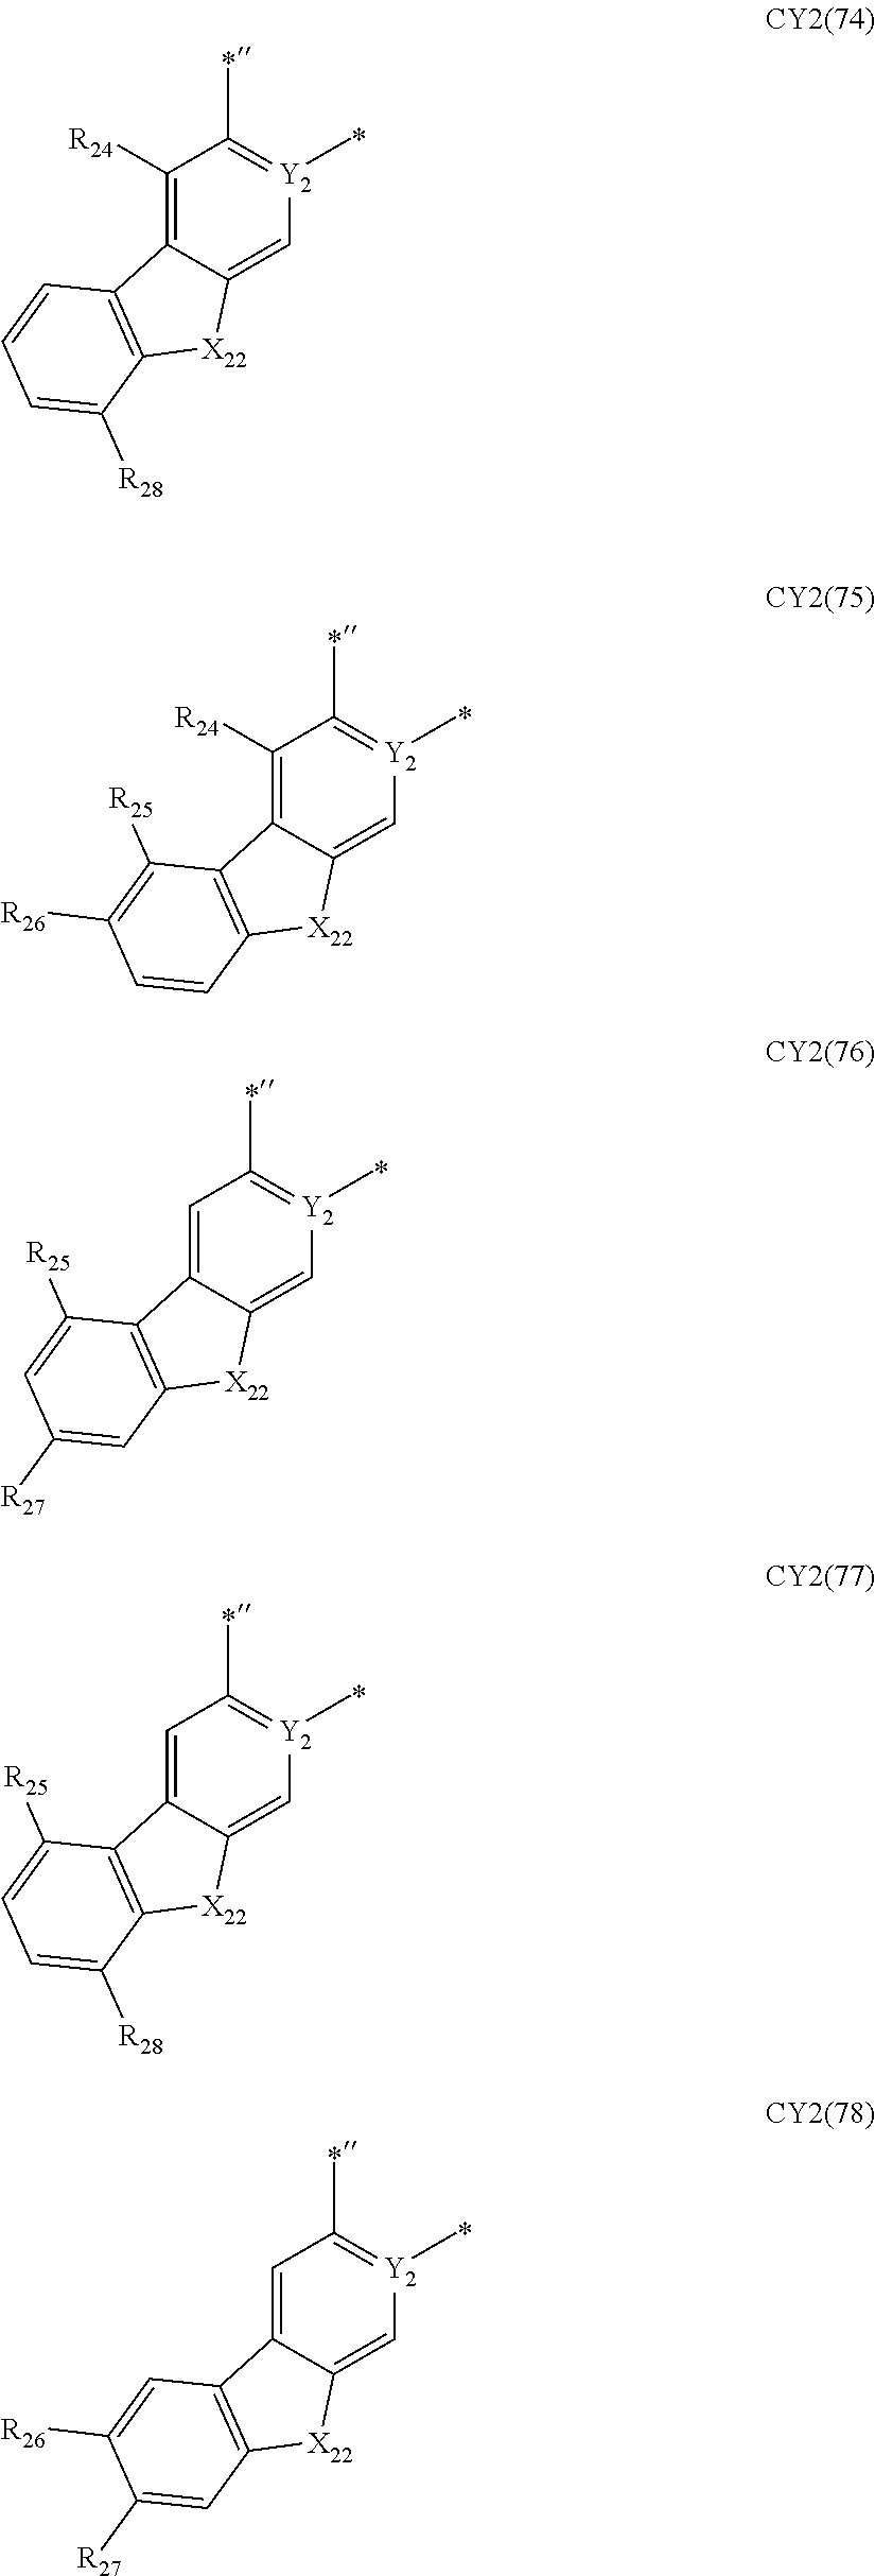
C1([R24])=C2C(=C[Y2](C)=C1C)[X22]C1=C2C=CC=C1[R28].C1([R24])=C2C(=C[Y2](C)=C1C)[X22]C1=C2C([R25])=C([R26])C=C1.C1=C2C(=C[Y2](C)=C1C)[X22]C1=C2C([R25])=CC([R27])=C1.C1=C2C(=C[Y2](C)=C1C)[X22]C1=C2C([R25])=CC=C1[R28].C1=C2C(=C[Y2](C)=C1C)[X22]C1=C2C=C([R26])C([R27])=C1
